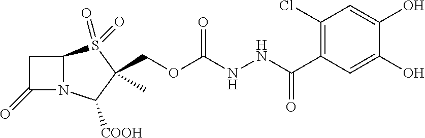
C1C(=O)N2C1S(=O)(=O)C(C)(COC(NNC(C1=C(Cl)C=C(O)C(O)=C1)=O)=O)C2[COOH]
